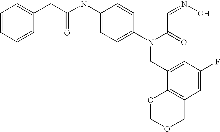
C(NC1=CC=C2C(=C1)C(=NO)C(=O)N2CC1=CC(F)=CC2=C1OCOC2)(CC1=CC=CC=C1)=O
